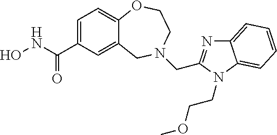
C12=CC(C(NO)=O)=CC=C1OCCN(CC1=NC3=CC=CC=C3N1CCOC)C2
